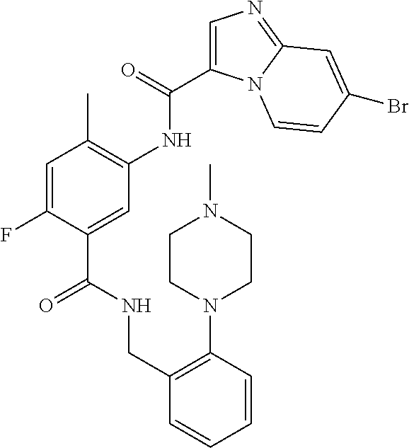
C1=C(F)C(C(NCC2=C(N3CCN(C)CC3)C=CC=C2)=O)=CC(NC(=O)C2=CN=C3N2C=CC(Br)=C3)=C1C
